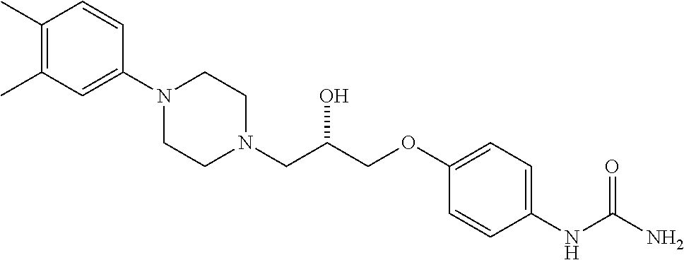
C1(C)=C(C)C=C(N2CCN(CC(COC3=CC=C(NC(N)=O)C=C3)O)CC2)C=C1
